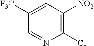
C1([F3C])=CC([NO2])=C(Cl)N=C1
